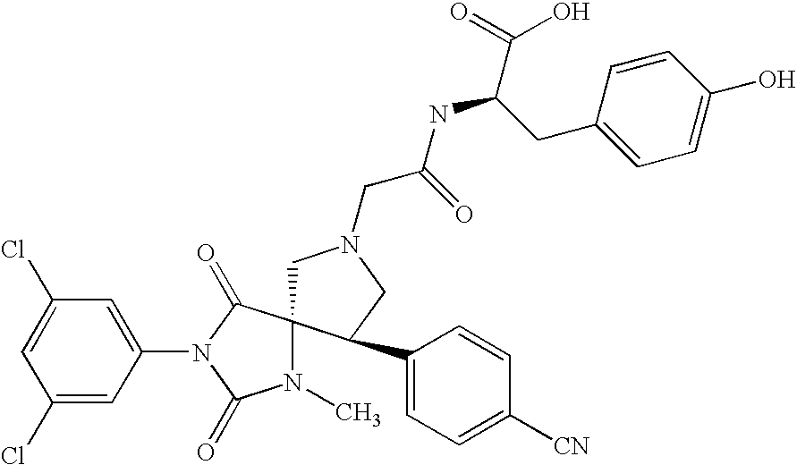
C1=C(Cl)C=C(N2C(=O)C3(N(C)C2=O)CN(CC(NC(C(=O)O)CC2=CC=C(O)C=C2)=O)CC3C2=CC=C([CN])C=C2)C=C1Cl
